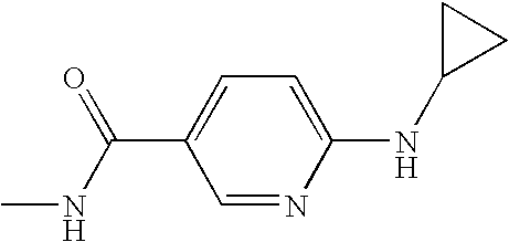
C1=NC(NC2CC2)=CC=C1C(NC)=O
